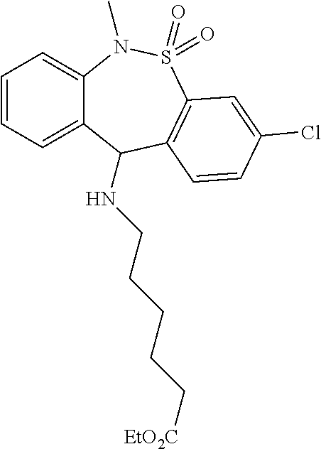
C12=CC=CC=C1C(NCCCCC[EtO2C])C1=C(S(=O)(=O)N2C)C=C(Cl)C=C1
